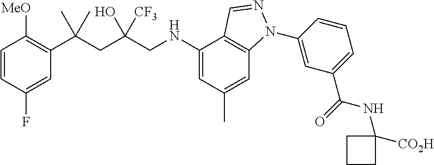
C1=CC(F)=CC(C(CC(CNC2=CC(C)=CC3=C2C=NN3C2=CC(C(=O)NC3([CO2H])CCC3)=CC=C2)(O)[CF3])(C)C)=C1[MeO]
